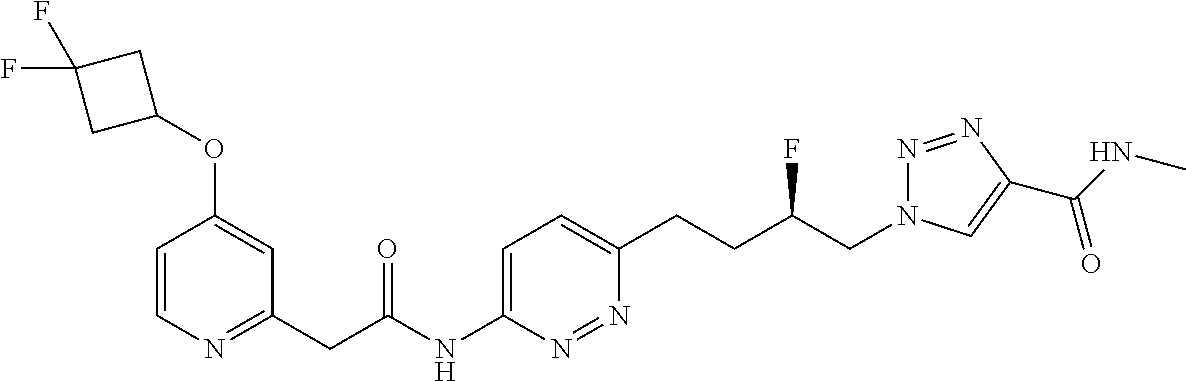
C(CC(CN1N=NC(C(NC)=O)=C1)F)C1=CC=C(NC(CC2=NC=CC(OC3CC(F)(F)C3)=C2)=O)N=N1
